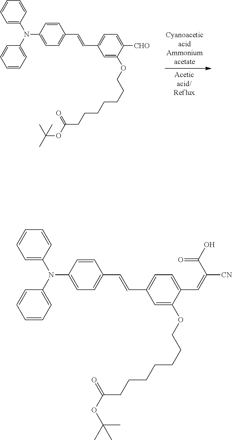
C1=C(N(C2=CC=CC=C2)C2=CC=C(C=CC3=CC=C([CHO])C(OCCCCCCCC(OC(C)(C)C)=O)=C3)C=C2)C=CC=C1.C1=C(N(C2=CC=CC=C2)C2=CC=C(C=CC3=CC=C(C=C(C(=O)O)[CN])C(OCCCCCCCC(OC(C)(C)C)=O)=C3)C=C2)C=CC=C1
